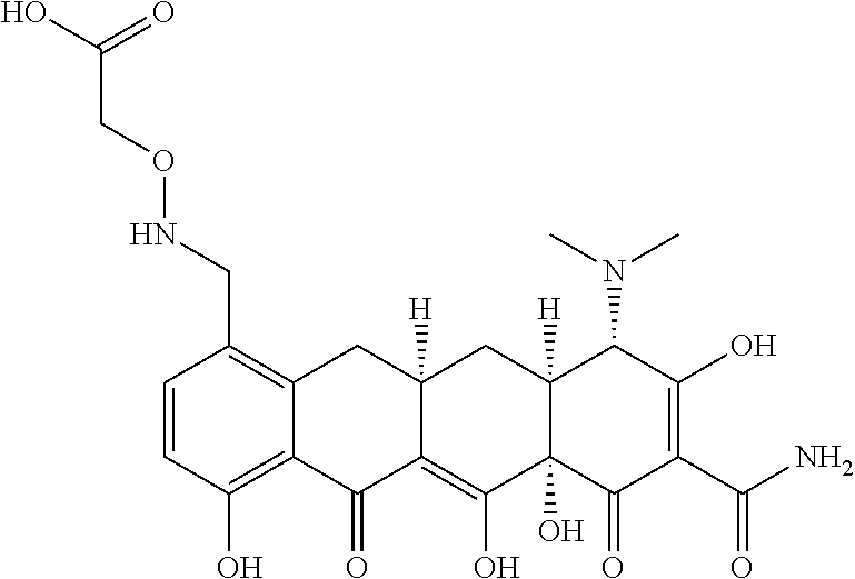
C1=CC(O)=C2C(=C1CNOCC(O)=O)CC1([H])C(=C(O)C3(O)C([H])(C1)C(N(C)C)C(O)=C(C(=O)N)C3=O)C2=O
